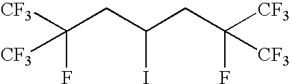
[CF3]C(CC(CC([CF3])(F)[CF3])I)([CF3])F
